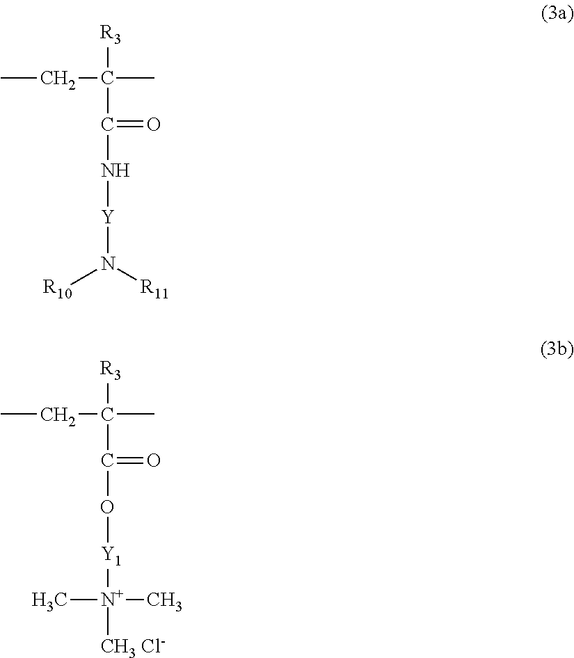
CCC([R3])(C)C(=O)N[Y]N([R10])[R11].CCC([R3])(C)C(=O)O[Y1][N+](C)(C)[CH3 Cl-]
